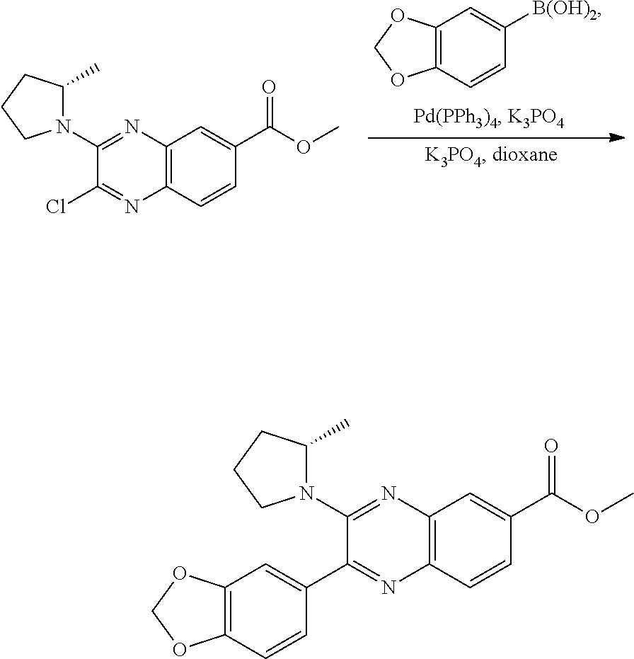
C12=C(C=CC([B(OH)2])=C1)OCO2.C12=C(C=CC(C(OC)=O)=C1)N=C(Cl)C(N1C(C)CCC1)=N2.C12=C(C=CC(C(OC)=O)=C1)N=C(C1=CC3=C(C=C1)OCO3)C(N1C(C)CCC1)=N2
